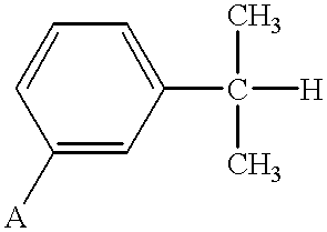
C1([A])=CC(C(C)(C)[H])=CC=C1
